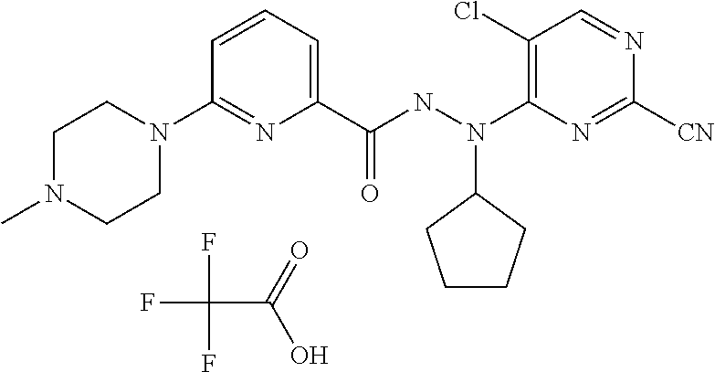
FC(F)(C(=O)O)F.C(NN(C1=C(Cl)C=NC([CN])=N1)C1CCCC1)(=O)C1=CC=CC(N2CCN(C)CC2)=N1
